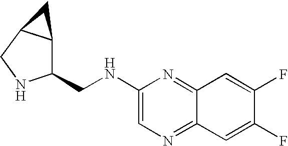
C1=C(NCC2C3C(CN2)C3)N=C2C(=N1)C=C(F)C(F)=C2
